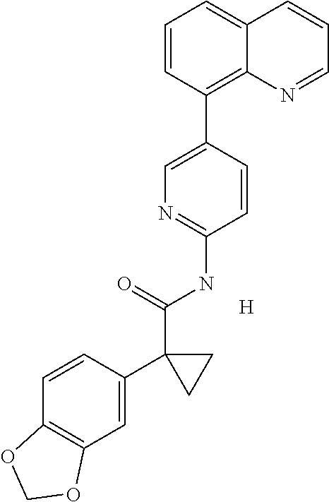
C1=CC(C2=CN=C(NC(C3(C4=CC5=C(C=C4)OCO5)CC3)=O)C=C2)=C2C(=C1)C=CC=N2.[H]
